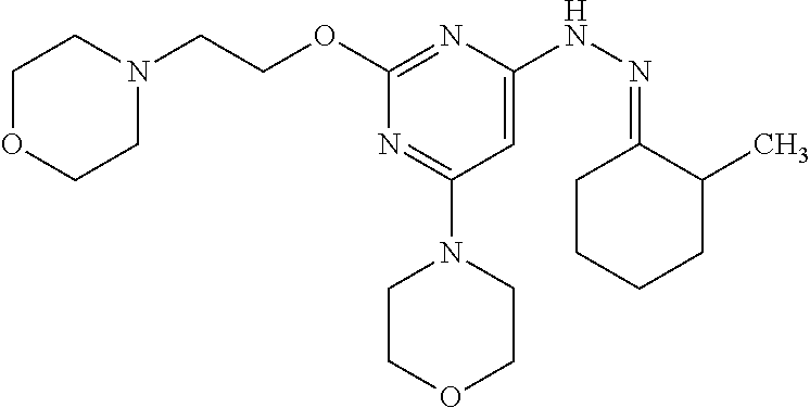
O(C1=NC(NN=C2CCCCC2C)=CC(N2CCOCC2)=N1)CCN1CCOCC1
